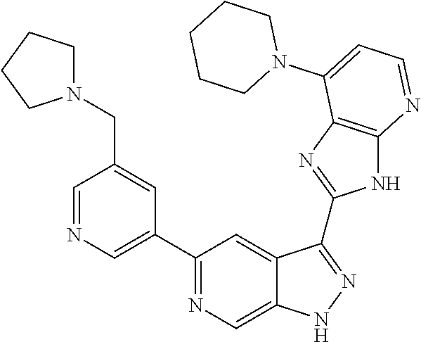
C1=NC=C(C2=NC=C3C(=C2)C(C2=NC4=C(N2)N=CC=C4N2CCCCC2)=NN3)C=C1CN1CCCC1
